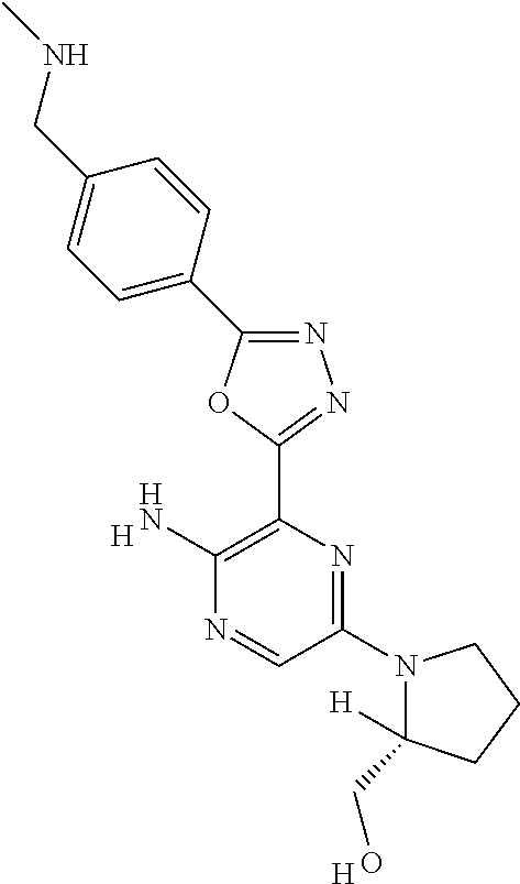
[H].C1(N2C([H])(CO)CCC2)=NC(C2=NN=C(C3=CC=C(CNC)C=C3)O2)=C(N)N=C1.[H]
